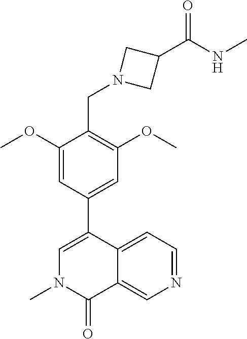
N1(C)C(=O)C2=CN=CC=C2C(C2=CC(OC)=C(CN3CC(C(NC)=O)C3)C(OC)=C2)=C1
